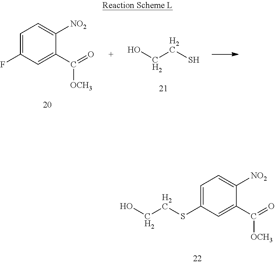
C1=C(F)C=C(C([OCH3])=O)C([NO2])=C1.OCCS.OCCSC1=CC=C([NO2])C(C([OCH3])=O)=C1
